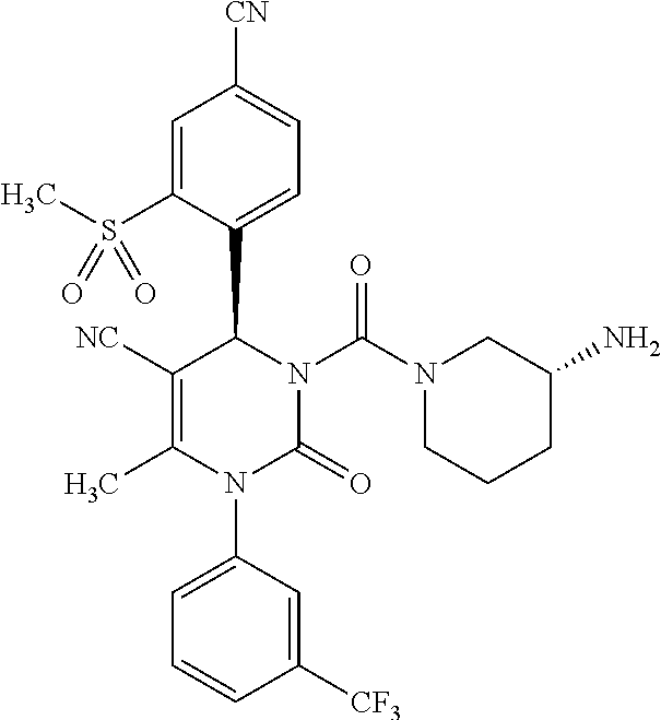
C1=C(S(C)(=O)=O)C(C2C([NC])=C(C)N(C3=CC=CC([CF3])=C3)C(=O)N2C(N2CCCC(N)C2)=O)=CC=C1[CN]
